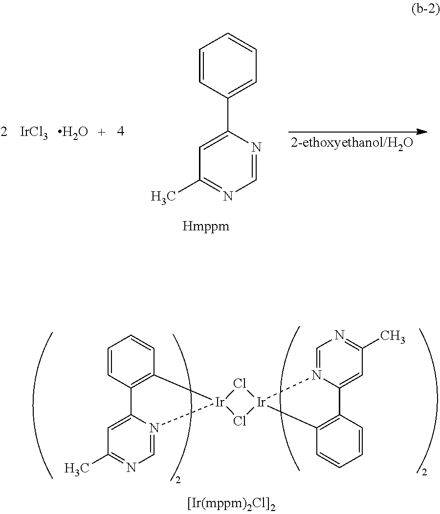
C1=CC(C2=CC(C)=NC=N2)=CC=C1.[IrCl3].O.C1=CC2=C(C=C1)[Ir]1(N3=CN=C(C)C=C23)Cl[Ir]2(Cl1)N1=CN=C(C)C=C1C1=C2C=CC=C1
